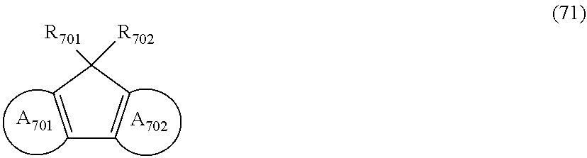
C1=CC([R702])([R701])C=C1.[A701].[A702]
